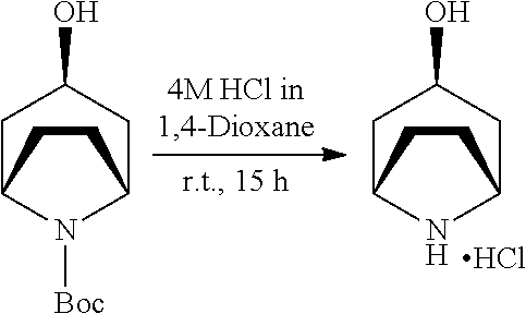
C1C2N([Boc])C(CC1O)CC2.C1C2NC(CC1O)CC2.Cl
